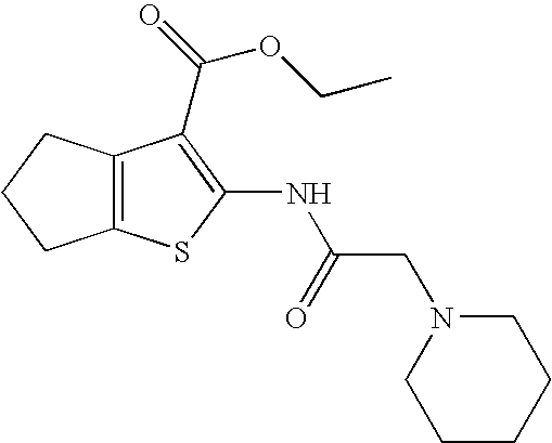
C12=C(CCC1)C(C(=O)OCC)=C(NC(CN1CCCCC1)=O)S2
